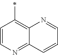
C1=CN=C2C(=C1C)N=CC=C2
